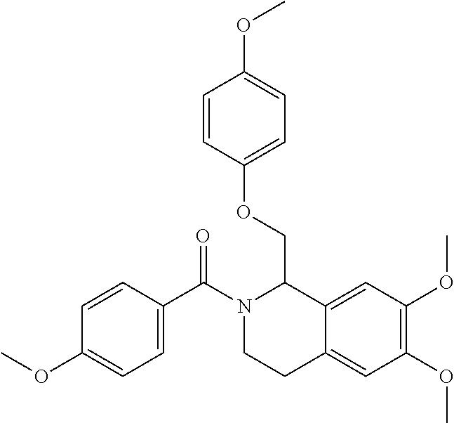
C1=CC(C(N2CCC3=CC(OC)=C(OC)C=C3C2COC2=CC=C(OC)C=C2)=O)=CC=C1OC
